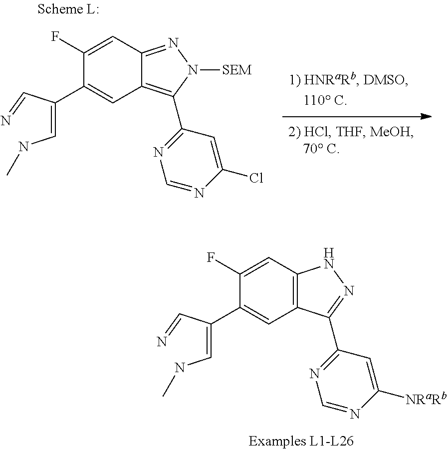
C1(F)=CC2=C(C=C1C(=CNC)C=N)C(C1=NC=NC([NRaRb])=C1)=NN2.C1(F)=CC2=NN([SEM])C(C3=NC=NC(Cl)=C3)=C2C=C1C(=CNC)C=N
